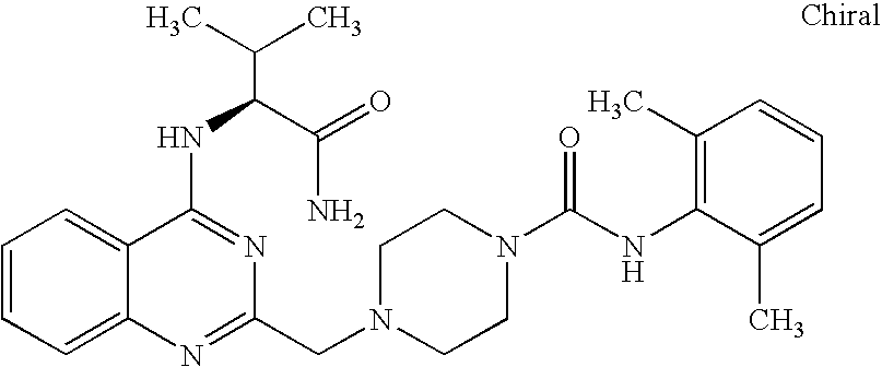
C1=CC=C2C(=C1)C(NC(C(N)=O)C(C)C)=NC(CN1CCN(C(NC3=C(C)C=CC=C3C)=O)CC1)=N2
